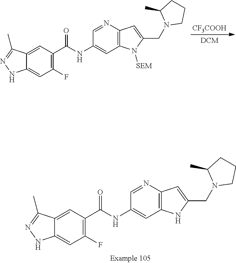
[CF3COOH].N1N=C(C)C2=CC(C(=O)NC3=CC4=C(N=C3)C=C(CN3CCCC3C)N4[SEM])=C(F)C=C12.N1N=C(C)C2=CC(C(=O)NC3=CC4=C(N=C3)C=C(CN3CCCC3C)N4)=C(F)C=C12
